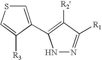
C1=C([R3])C(C2=C([R2'])C([R1])=NN2)=CS1
